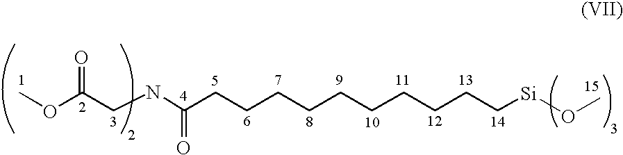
COC(CNC(CCCCCCCCCC[Si]OC)=O)=O
